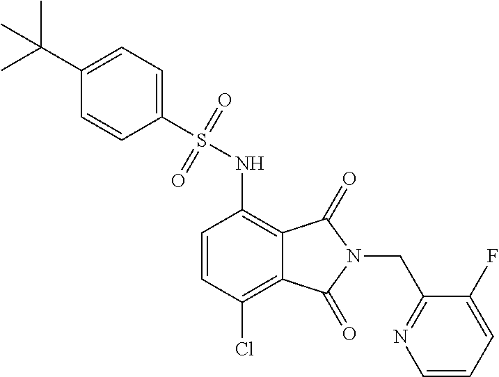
C1=CC(Cl)=C2C(=C1NS(C1=CC=C(C(C)(C)C)C=C1)(=O)=O)C(=O)N(CC1=NC=CC=C1F)C2=O
